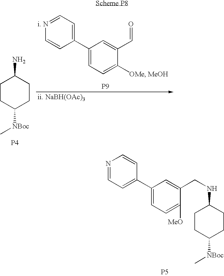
N1=CC=C(C2=CC=C([OMe])C(C=O)=C2)C=C1.[MeOH].[P9].[i].[ii. NaBH(OAc)3].C1CC([NBoc]C)CCC1N.[P4].N1=CC=C(C2=CC=C([MeO])C(CNC3CCC([NBoc]C)CC3)=C2)C=C1.[P5]
